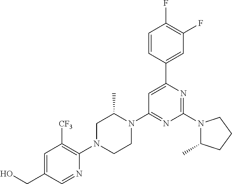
C1=C(CO)C=NC(N2CCN(C3=NC(N4C(C)CCC4)=NC(C4=CC(F)=C(F)C=C4)=C3)C(C)C2)=C1[CF3]
